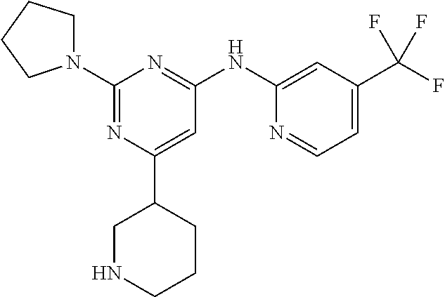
C1(NC2=NC(N3CCCC3)=NC(C3CNCCC3)=C2)=CC(C(F)(F)F)=CC=N1
